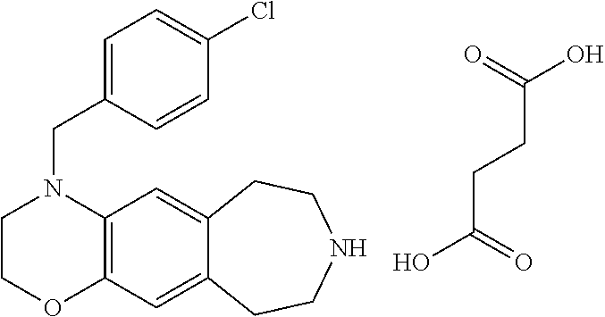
C(CC(=O)O)C(O)=O.C12=C(C=C3C(=C1)CCNCC3)OCCN2CC1=CC=C(Cl)C=C1
